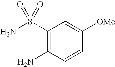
NC1=C(S(N)(=O)=O)C=C([OMe])C=C1
